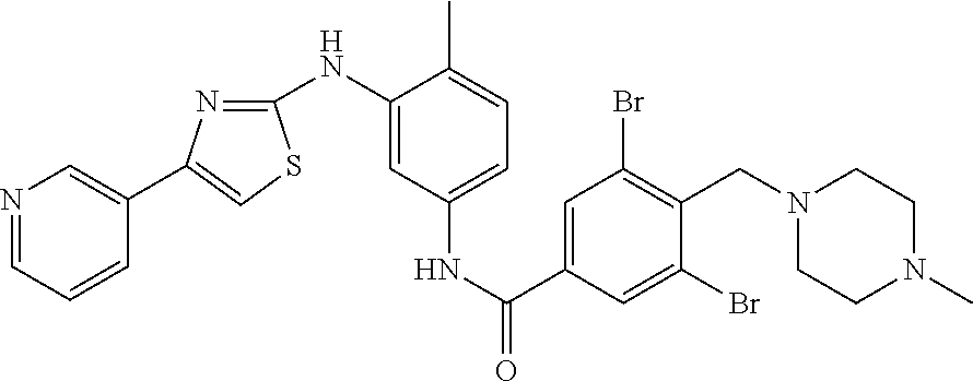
N1=CC=CC(C2=CSC(NC3=CC(NC(C4=CC(Br)=C(CN5CCN(C)CC5)C(Br)=C4)=O)=CC=C3C)=N2)=C1
